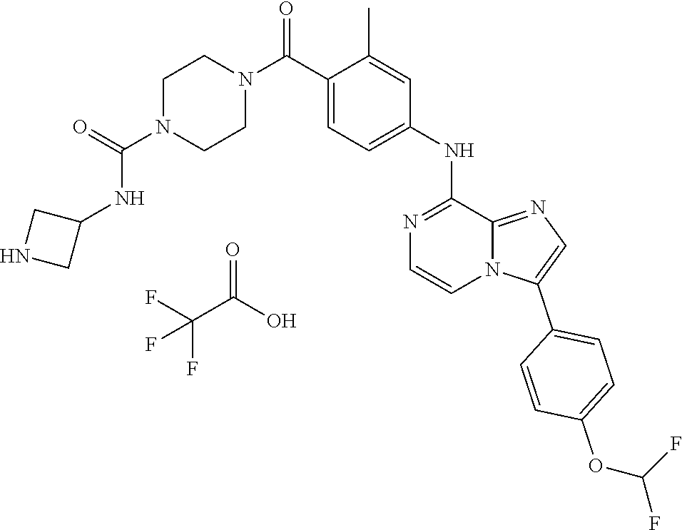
C1(C(N2CCN(C(=O)NC3CNC3)CC2)=O)=CC=C(NC2=NC=CN3C2=NC=C3C2=CC=C(OC(F)F)C=C2)C=C1C.O=C(O)C(F)(F)F
